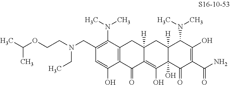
C12=C(C(N(C)C)=C(CN(CCOC(C)C)CC)C=C1O)CC1([H])C(=C(O)C3(O)C([H])(C1)C(N(C)C)C(O)=C(C(N)=O)C3=O)C2=O
